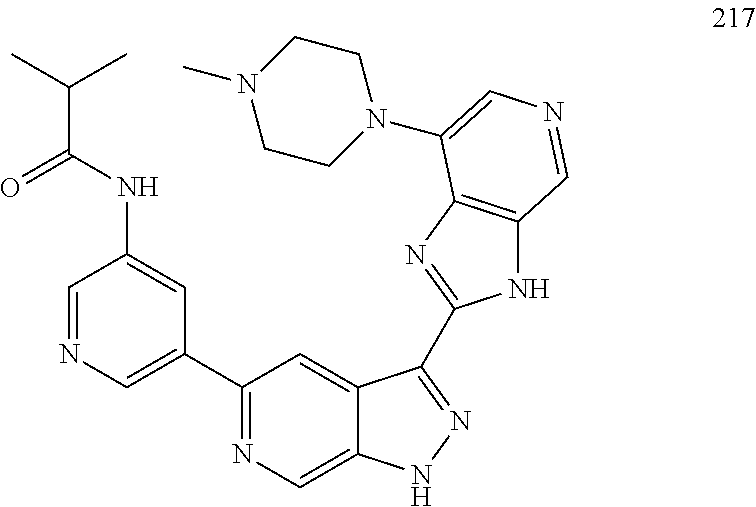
N(C1=CC(C2=NC=C3C(=C2)C(C2=NC4=C(N2)C=NC=C4N2CCN(C)CC2)=NN3)=CN=C1)C(=O)C(C)C
